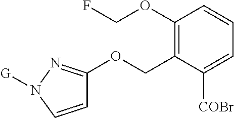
C1=CN([G])N=C1OCC1=C(OCF)C=CC=C1[COBr]
